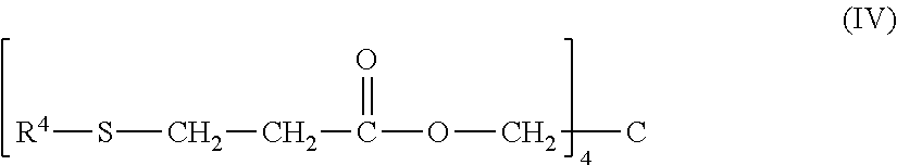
[R4]SCCC(=O)OCC
